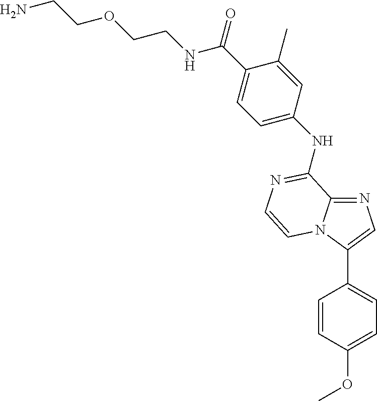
C(C1=CC=C(NC2=NC=CN3C(C4=CC=C(OC)C=C4)=CN=C32)C=C1C)(=O)NCCOCCN
